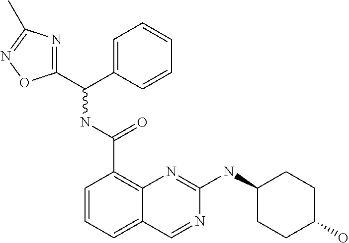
C1=CC=C2C(=C1C(NC(C1=CC=CC=C1)C1=NC(C)=NO1)=O)N=C(NC1CCC(O)CC1)N=C2
